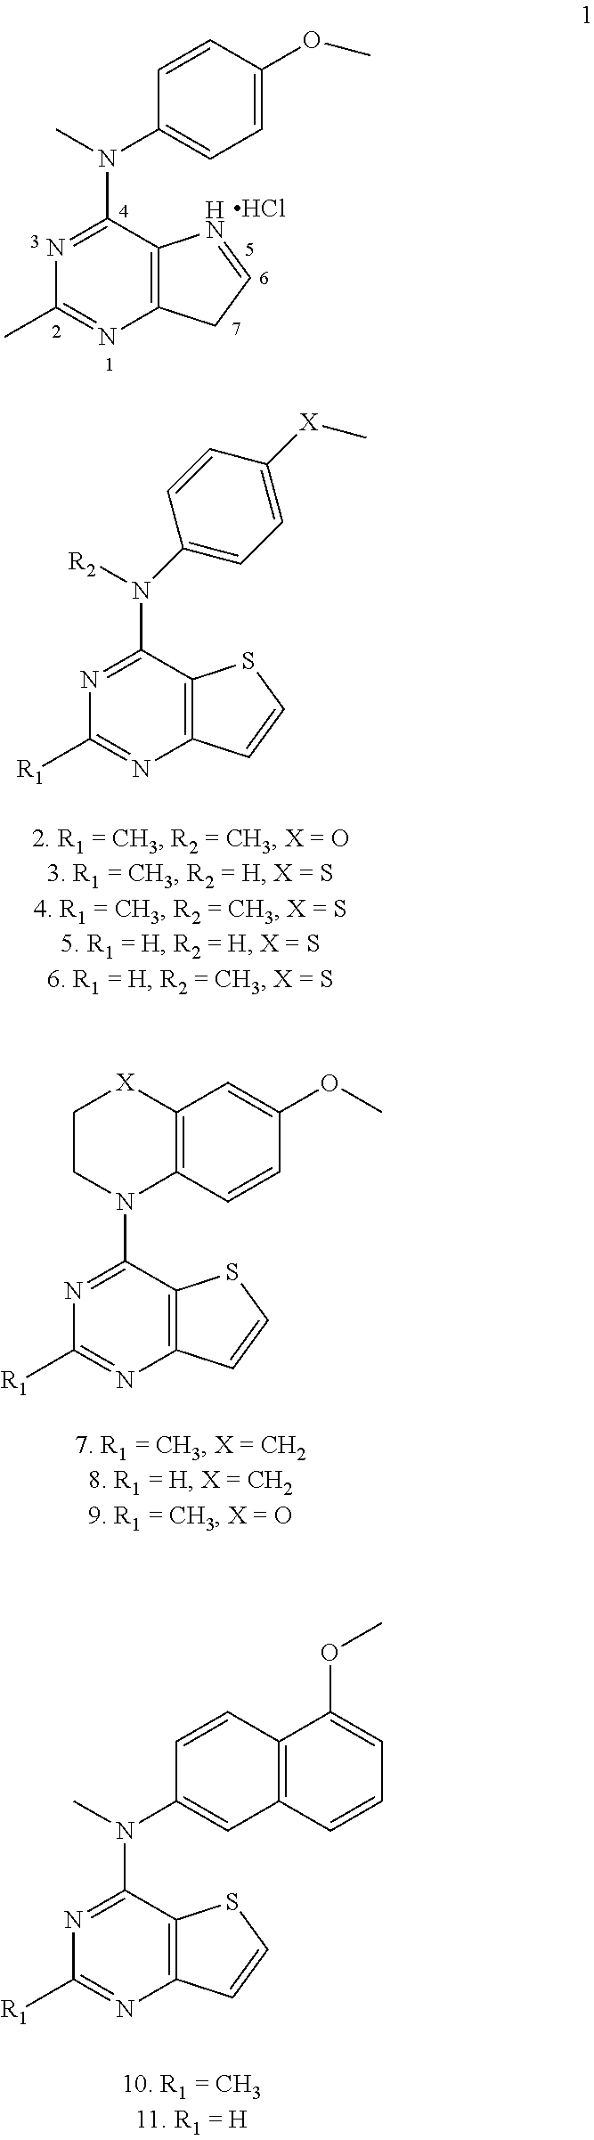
N1=C(N(C)C2=CC=C(OC)C=C2)C2=C(N=C1C)CC=N2.Cl.N1=C(N2C3=C([X]CC2)C=C(OC)C=C3)C2=C(N=C1[R1])C=CS2.N1=C(N([R2])C2=CC=C([X]C)C=C2)C2=C(N=C1[R1])C=CS2.N1=C(N(C2=CC3=C(C=C2)C(OC)=CC=C3)C)C2=C(N=C1[R1])C=CS2
